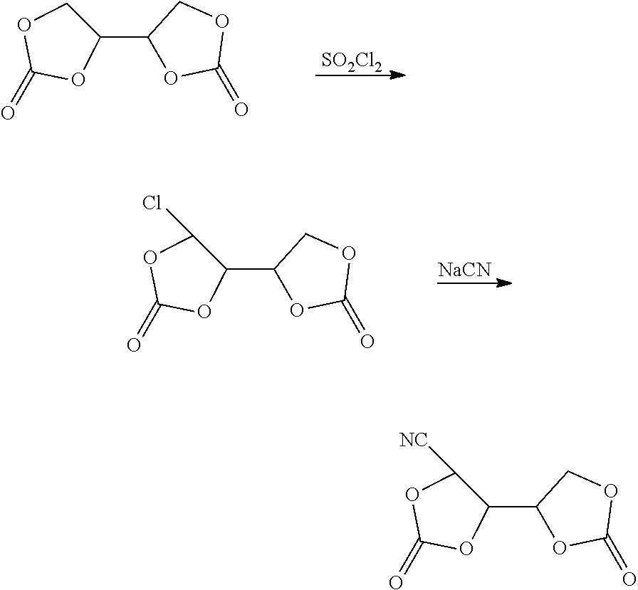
C1(C2OC(=O)OC2)COC(=O)O1.[SO2Cl2].[NaCN].C1(C2OC(=O)OC2)C(Cl)OC(=O)O1.C1(C2OC(=O)OC2)C([NC])OC(=O)O1
